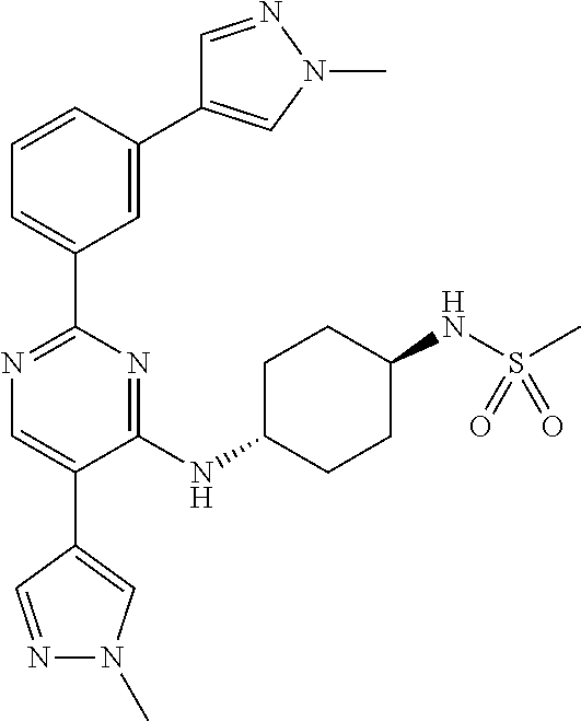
C1=C(C2=CN(C)N=C2)C=CC=C1C1=NC=C(C2=CN(C)N=C2)C(NC2CCC(NS(C)(=O)=O)CC2)=N1
